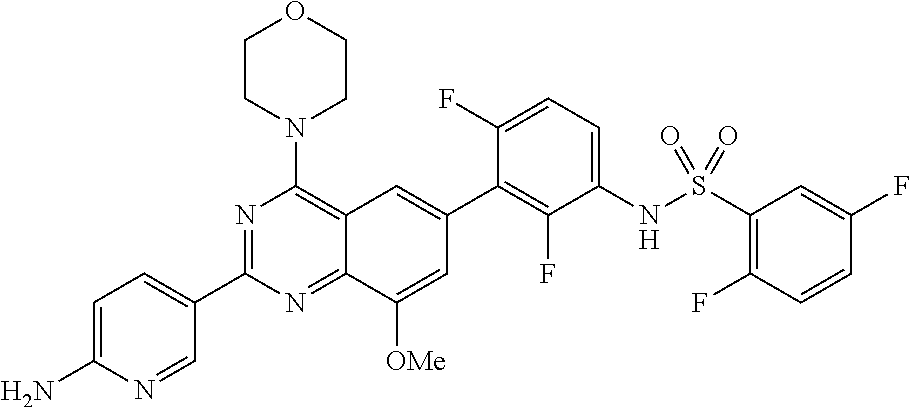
C12=NC(C3=CC=C(N)N=C3)=NC(N3CCOCC3)=C1C=C(C1=C(F)C(NS(C3=C(F)C=CC(F)=C3)(=O)=O)=CC=C1F)C=C2[OMe]
